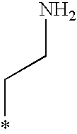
*CCN
